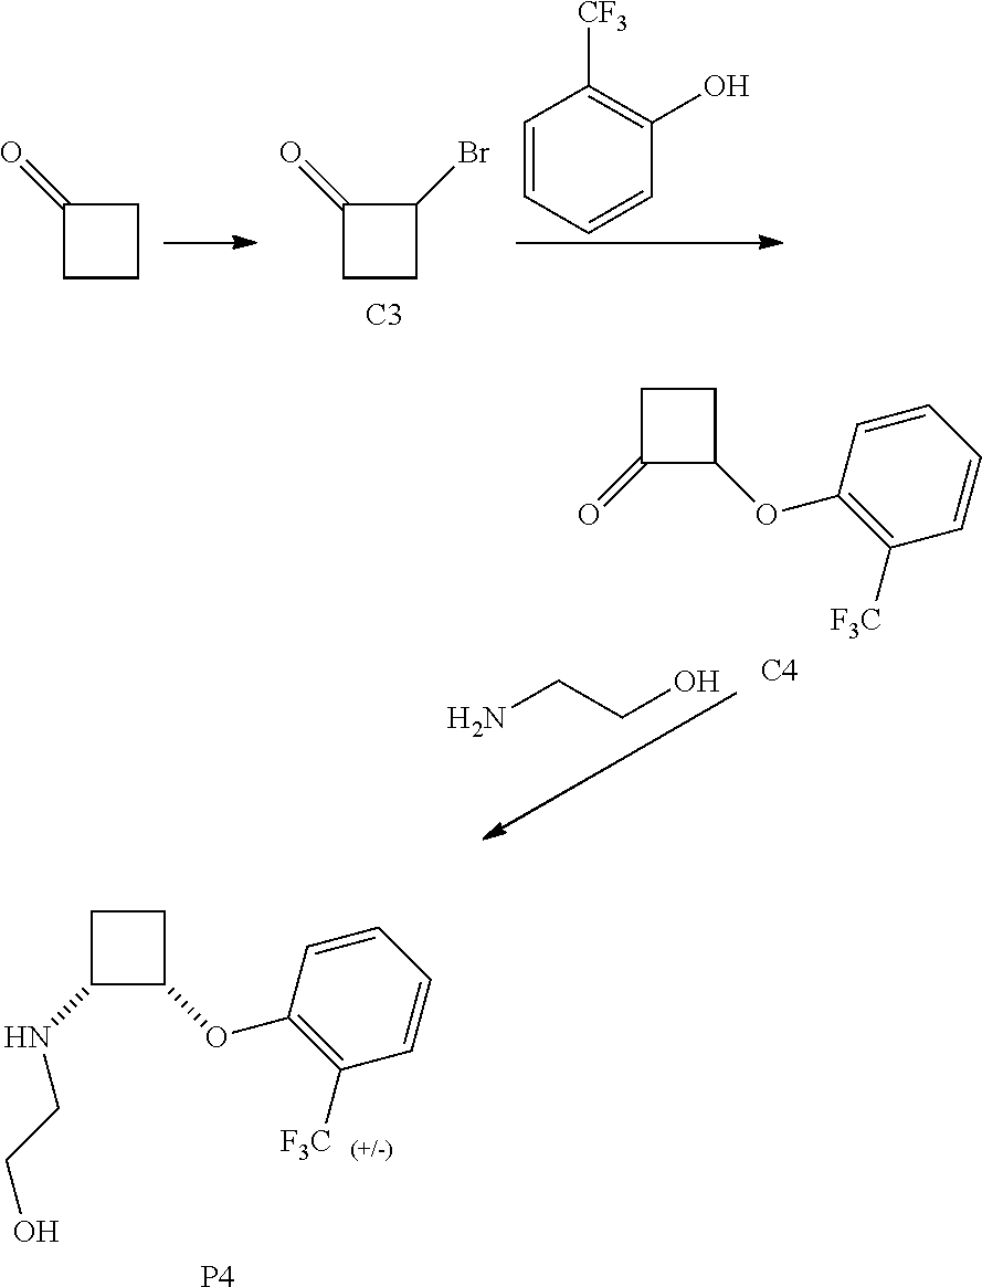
C1C(=O)CC1.C1(Br)C(=O)CC1.[C3].C1=CC=CC(O)=C1[CF3].C1CC(=O)C1OC1=C([F3C])C=CC=C1.[C4].NCCO.C1CC(NCCO)C1OC1=C([F3C])C=CC=C1.[P4]
